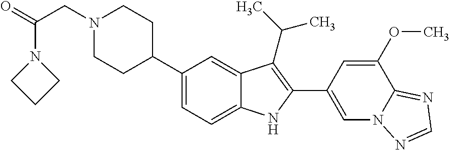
N1(CC(=O)N2CCC2)CCC(C2=CC=C3C(=C2)C(C(C)C)=C(C2=CN4C(=NC=N4)C(OC)=C2)N3)CC1
